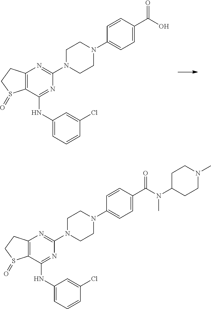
C12=C(C(NC3=CC=CC(Cl)=C3)=NC(N3CCN(C4=CC=C(C(O)=O)C=C4)CC3)=N1)S(=O)CC2.C12=C(C(NC3=CC=CC(Cl)=C3)=NC(N3CCN(C4=CC=C(C(N(C5CCN(C)CC5)C)=O)C=C4)CC3)=N1)S(=O)CC2
